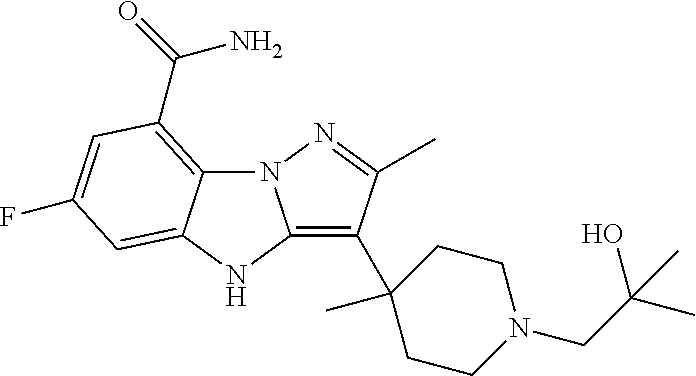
C12=C(C(N)=O)C=C(F)C=C1NC1=C(C3(C)CCN(CC(O)(C)C)CC3)C(C)=NN21
